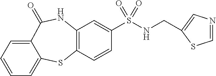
C12=C(C=CC(S(=O)(=O)NCC3=CN=CS3)=C1)SC1=CC=CC=C1C(=O)N2
